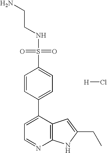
C1=C(C2=CC=C(S(=O)(NCCN)=O)C=C2)C2=C(N=C1)NC(CC)=C2.[H]Cl
